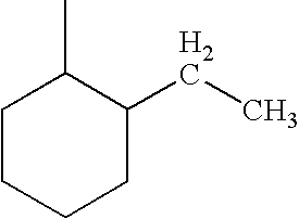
C1CCCC(CC)C1C
